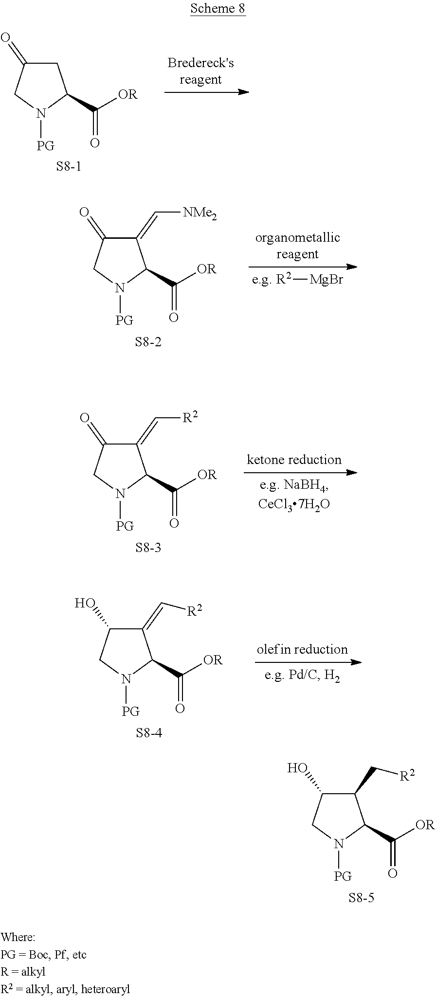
C1(C[R2])C(O)CN([PG])C1C([OR])=O.[S8-5].C1(=C[R2])C(O)CN([PG])C1C([OR])=O.[S8-4].C1(=C[R2])C(=O)CN([PG])C1C([OR])=O.[S8-3].C1C(=O)CN([PG])C1C([OR])=O.[S8-1].[e.g. R2][MgBr].C1(=C[NMe2])C(=O)CN([PG])C1C([OR])=O.[S8-2]
